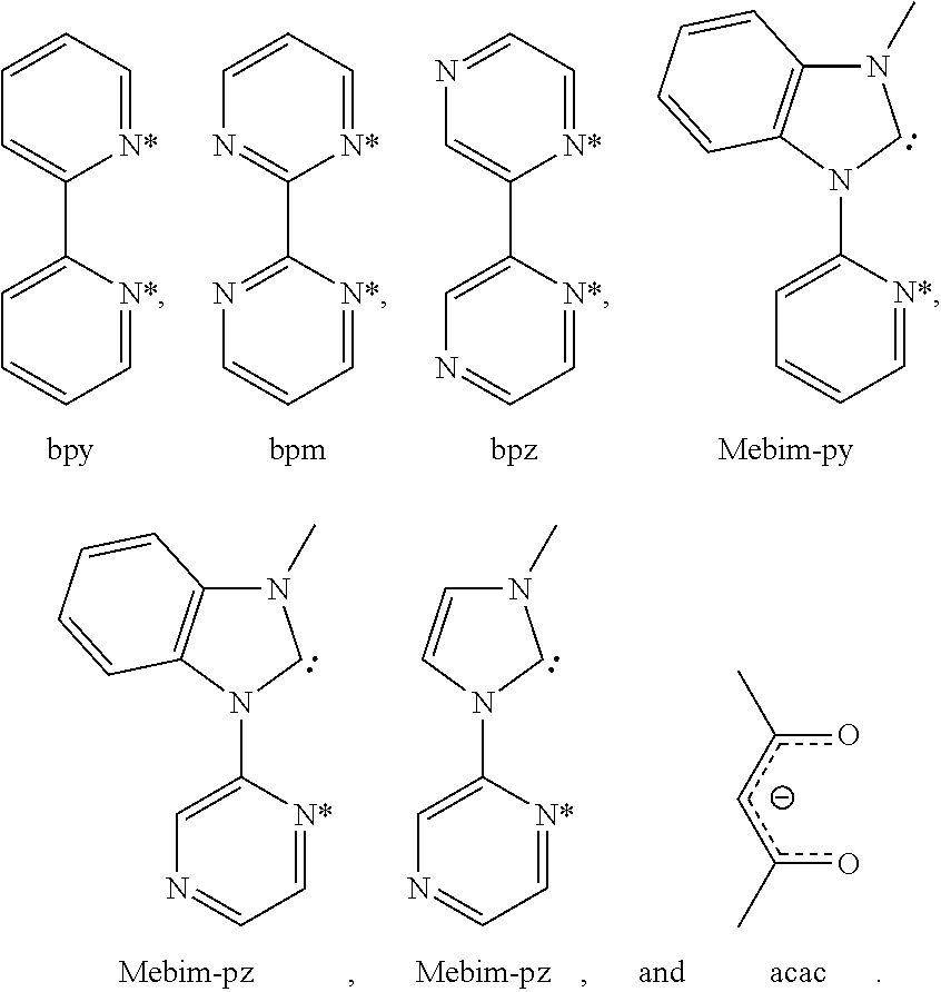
C1=CC=[N*]C(C2=CC=CC=[N*]2)=C1.C1=CC=[N*]C(C2=NC=CC=[N*]2)=N1.N1=CC=[N*]C(C2=CN=CC=[N*]2)=C1.C1=C(N2CN(C)C3=C2C=CC=C3)[N*]=CC=C1.C1=C(N2CN(C)C3=C2C=CC=C3)[N*]=CC=N1.oc(cc(o)C)C.C1=C(N2CN(C)C=C2)[N*]=CC=N1
